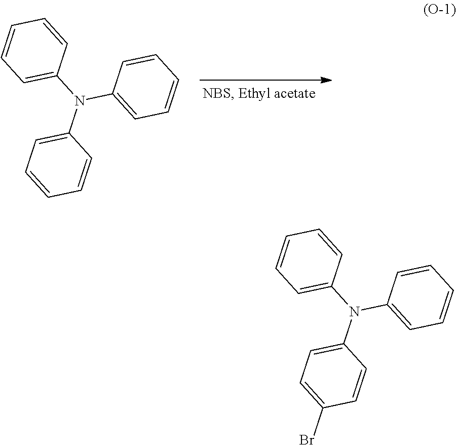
C1=CC=C(N(C2=CC=CC=C2)C2=CC=CC=C2)C=C1.C1=CC=C(N(C2=CC=C(Br)C=C2)C2=CC=CC=C2)C=C1
